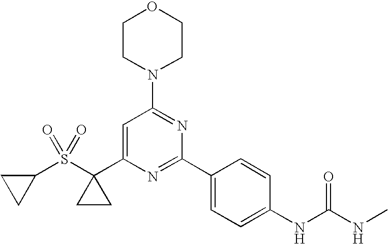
C1CC1S(C1(C2=CC(N3CCOCC3)=NC(C3=CC=C(NC(=O)NC)C=C3)=N2)CC1)(=O)=O
